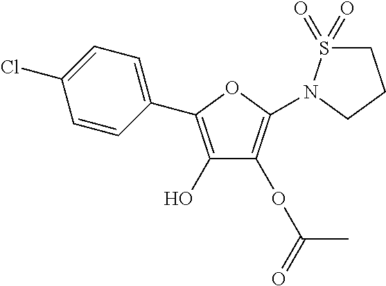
C1=CC(C2=C(O)C(OC(=O)C)=C(N3S(=O)(=O)CCC3)O2)=CC=C1Cl
